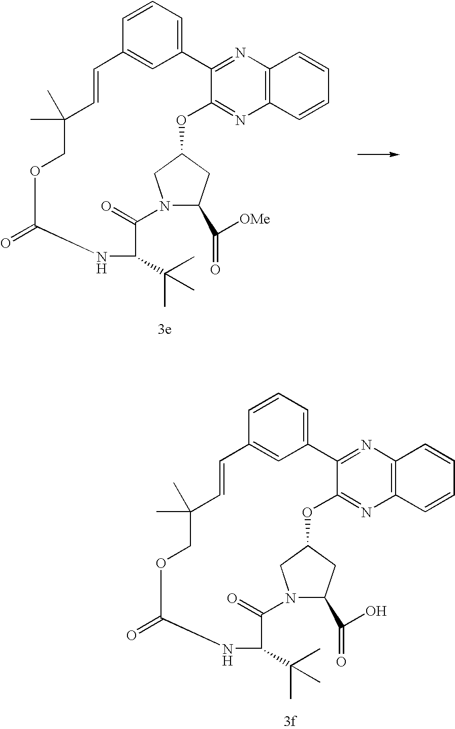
C1=CC=C2C=C1C=CC(C)(C)COC(=O)NC(C(C)(C)C)C(=O)N1CC(OC3=NC4=C(N=C23)C=CC=C4)CC1C(=O)[OMe].C1=CC=C2C=C1C=CC(C)(C)COC(=O)NC(C(C)(C)C)C(=O)N1CC(OC3=NC4=C(N=C23)C=CC=C4)CC1C(=O)O
